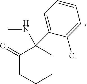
C1(=O)CCCCC1(NC)C1=CC=CC=C1Cl
